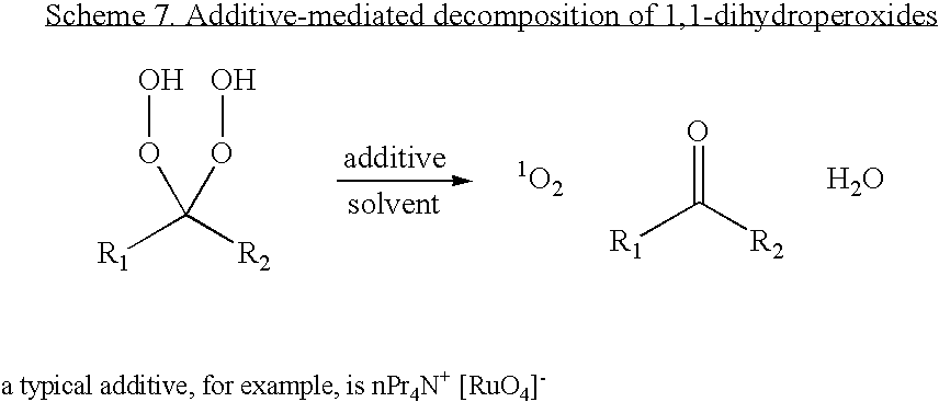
[R1]C([R2])(OO)OO.O=C([R2])[R1].O
